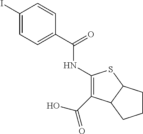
C1(I)=CC=C(C(=O)NC2=C(C(O)=O)C3C(S2)CCC3)C=C1
